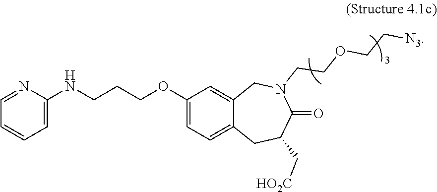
C1(OCCCNC2=CC=CC=N2)=CC=C2C(=C1)CN(CCOCC[N3])C(=O)C(C[HO2C])C2
